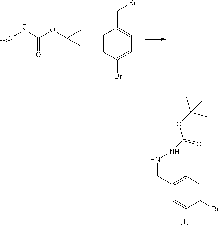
C1=CC(Br)=CC=C1CNNC(=O)OC(C)(C)C.NNC(=O)OC(C)(C)C.C1=CC(Br)=CC=C1CBr
